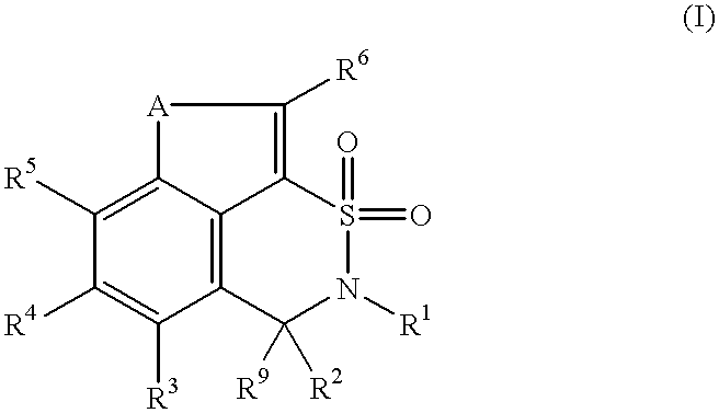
C12=C3C(=C([R5])C([R4])=C1[R3])[A]C([R6])=C3S(=O)(=O)N([R1])C2([R9])[R2]
